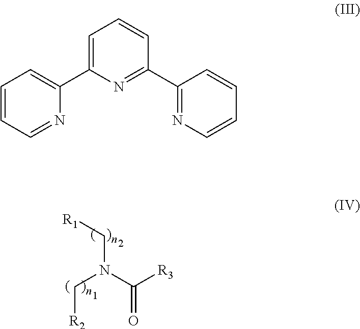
C(N(C([R3])=O)C[R1])[R2].C1=CC=NC(C2=CC=CC(C3=NC=CC=C3)=N2)=C1
